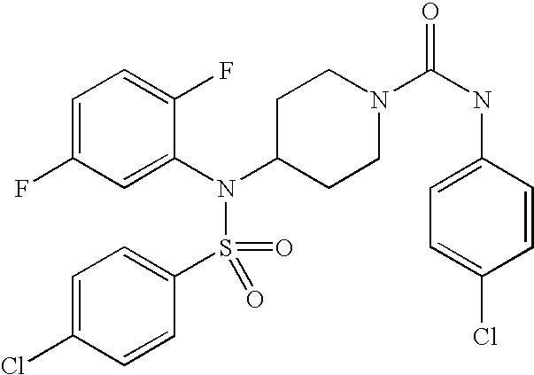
C1=C(F)C=C(N(C2CCN(C(NC3=CC=C(Cl)C=C3)=O)CC2)S(=O)(=O)C2=CC=C(Cl)C=C2)C(F)=C1
